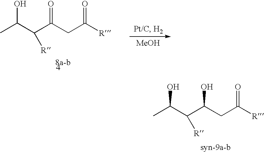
CC(C(C(CC([R])=O)=O)[R])O.[MeOH].CC(C(C(CC([R])=O)O)[R])O
